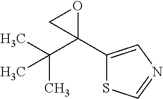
C1(C2(C(C)(C)C)OC2)=CN=CS1
